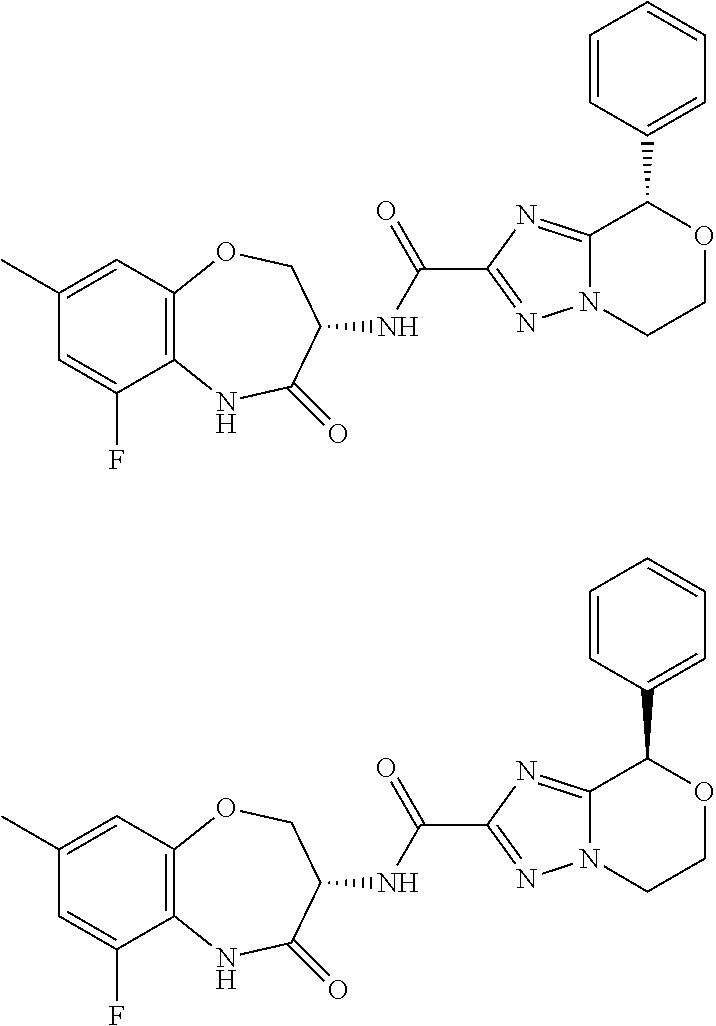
C1(C(=O)NC2COC3=C(NC2=O)C(F)=CC(C)=C3)=NN2C(=N1)C(C1=CC=CC=C1)OCC2.C1(C(=O)NC2COC3=C(NC2=O)C(F)=CC(C)=C3)=NN2C(=N1)C(C1=CC=CC=C1)OCC2
